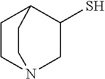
C1CN2CC(S)C1CC2
